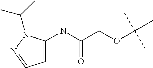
C1=C(NC(COC(C)(C)C)=O)N(C(C)C)N=C1
